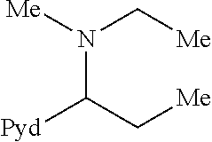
C(N([Me])C[Me])(C[Me])[Pyd]
